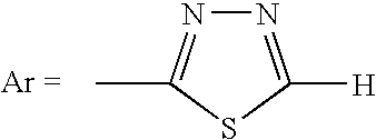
N1=C([H])SC(C)=N1
